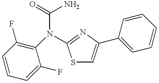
C1=CC(F)=C(N(C(N)=O)C2=NC(C3=CC=CC=C3)=CS2)C(F)=C1
